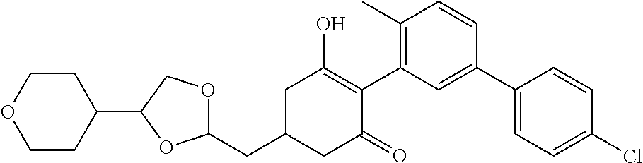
C1(CC2CC(=O)C(C3=C(C)C=CC(C4=CC=C(Cl)C=C4)=C3)=C(O)C2)OCC(C2CCOCC2)O1
